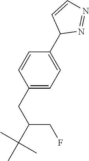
C1(CC(C(C)(C)C)CF)=CC=C(C2N=NC=C2)C=C1
